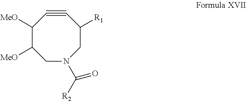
C1([MeO])C([MeO])CN(C([R2])=O)CC([R1])C#C1
